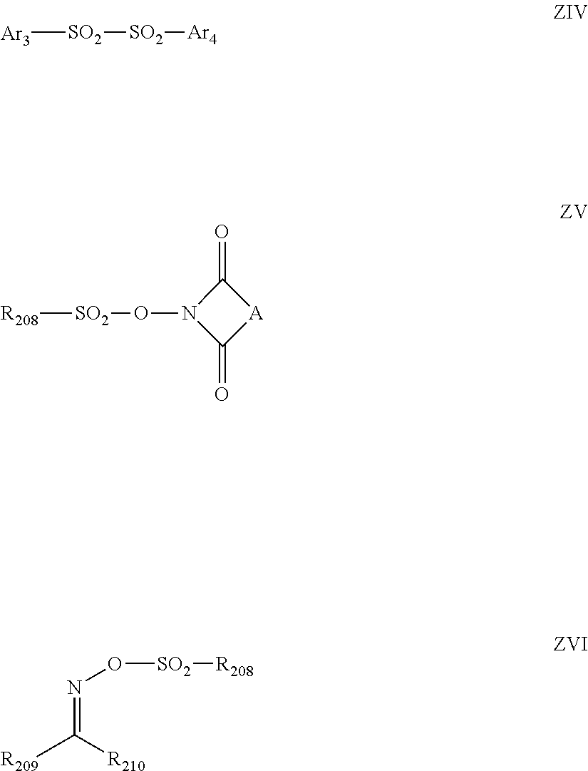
[Ar3][SO2][SO2][Ar4].[SO2]([R208])ON1C(=O)[A]C1=O.[R209]C([R210])=NO[SO2][R208]
